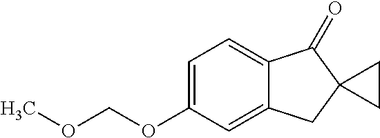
C1=C(OCOC)C=C2C(=C1)C(=O)C1(C2)CC1
